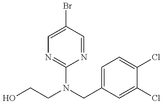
OCCN(C1=NC=C(Br)C=N1)CC1=CC=C(Cl)C(Cl)=C1
